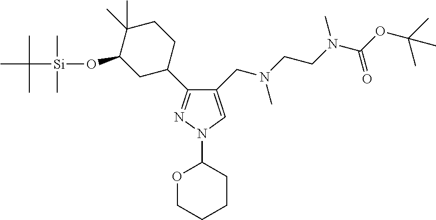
C1(CN(CCN(C)C(=O)OC(C)(C)C)C)=CN(C2OCCCC2)N=C1C1CCC(C)(C)C(O[Si](C(C)(C)C)(C)C)C1
